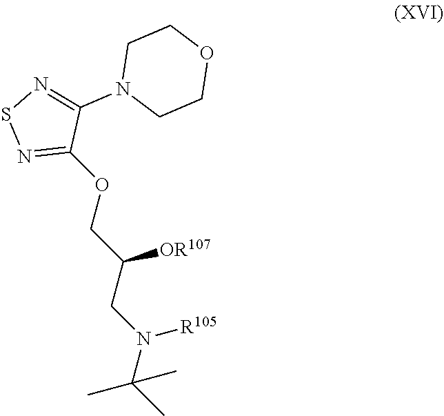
C1(OCC(CN(C(C)(C)C)[R105])[OR107])=NSN=C1N1CCOCC1
